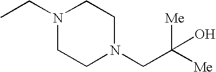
CCN1CCN(CC([Me])(O)[Me])CC1
